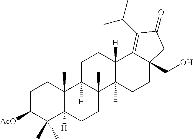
[AcO]C1CCC2(C)C([H])(C1(C)C)CCC1(C)C2([H])CCC2([H])C1(C)CCC1(CO)C2=C(C(C)C)C(=O)C1
